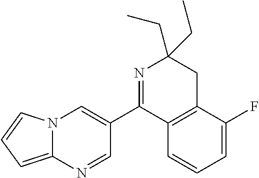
N12C(=CC=C1)N=CC(C1=NC(CC)(CC)CC3=C1C=CC=C3F)=C2
